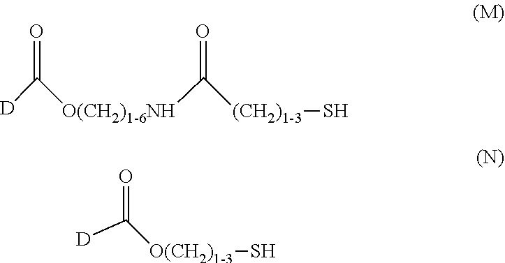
[D]C([O(CH2)1-6NH]C([(CH2)1-3]S)=O)=O.[D]C([O(CH2)1-3]S)=O
